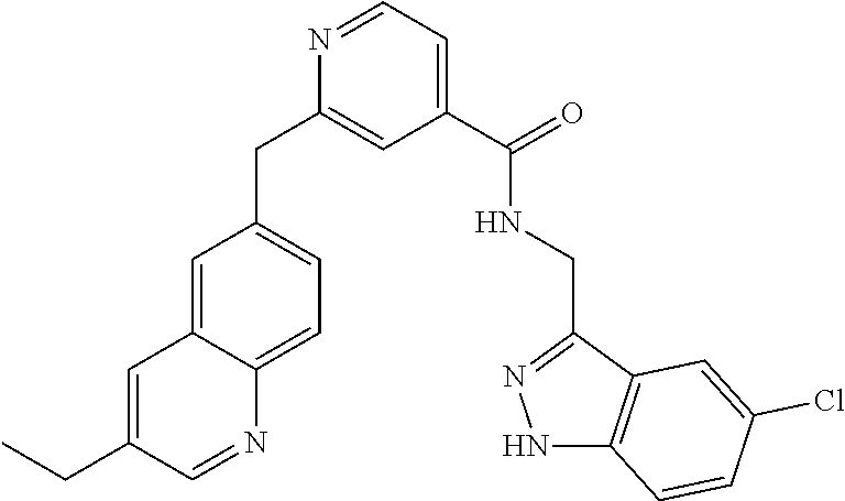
C1=C2C(=CC=C1CC1=CC(C(NCC3=NNC4=C3C=C(Cl)C=C4)=O)=CC=N1)N=CC(CC)=C2
